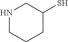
N1CCCC(S)C1
